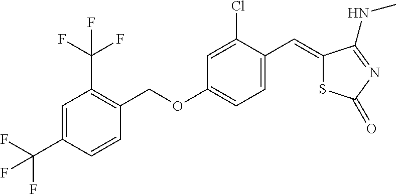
C1=C(C(F)(F)F)C=CC(COC2=CC=C(C=C3SC(=O)N=C3NC)C(Cl)=C2)=C1C(F)(F)F
